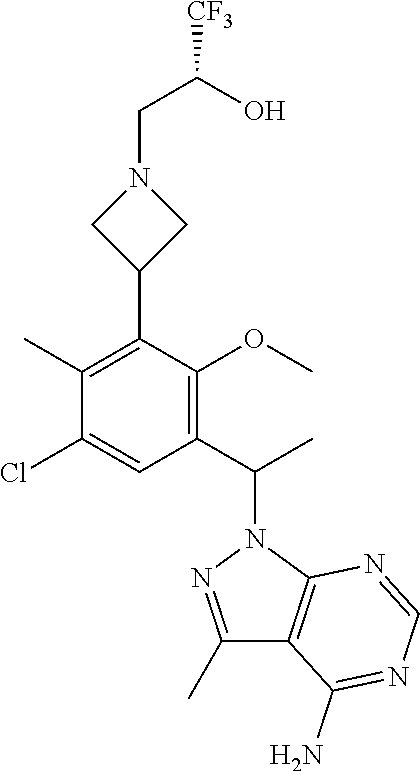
C1(C)=NN(C(C)C2=C(OC)C(C3CN(CC([CF3])O)C3)=C(C)C(Cl)=C2)C2=C1C(N)=NC=N2
